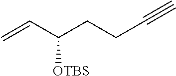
C=CC(CCC#C)[OTBS]
